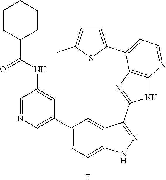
C1=NC=C(C2=CC(F)=C3C(=C2)C(C2=NC4=C(N2)N=CC=C4C2=CC=C(C)S2)=NN3)C=C1NC(=O)C1CCCCC1
